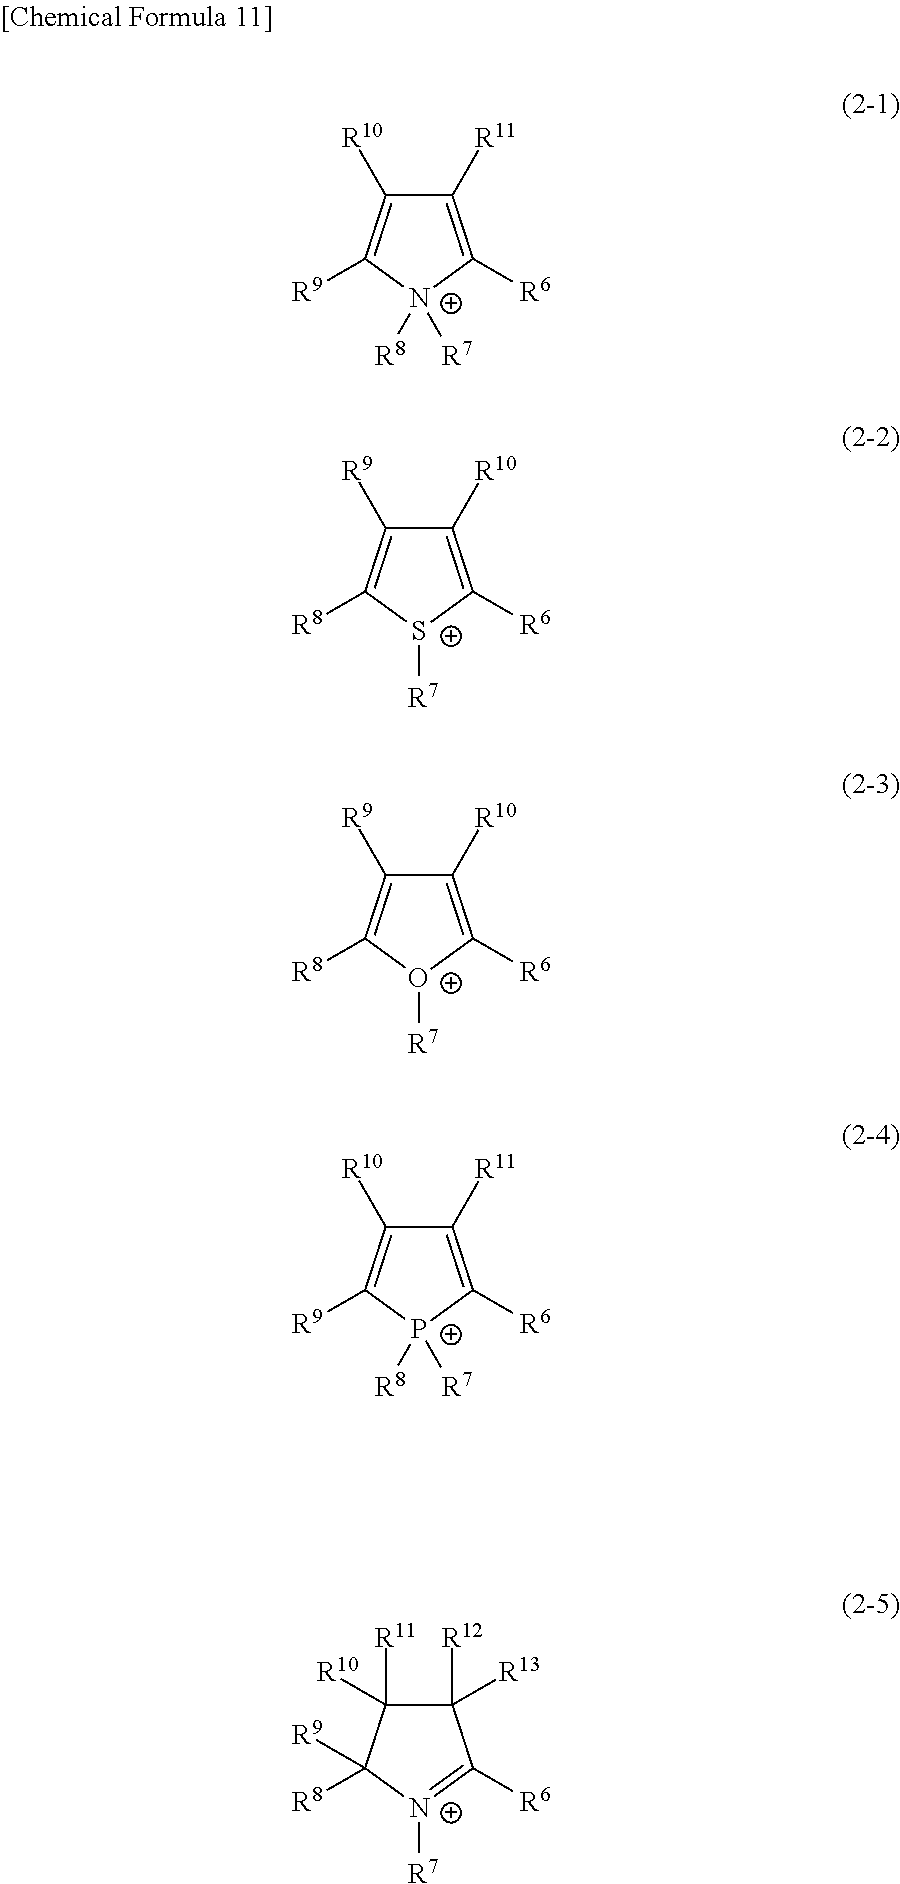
C1([R11])=C([R6])[N+]([R7])([R8])C([R9])=C1[R10].C1([R10])=C([R6])[S+]([R7])C([R8])=C1[R9].C1([R10])=C([R6])[O+]([R7])C([R8])=C1[R9].C1([R11])=C([R6])[P+]([R7])([R8])C([R9])=C1[R10].C1([R13])([R12])C([R10])([R11])C([R8])([R9])[N+]([R7])=C1[R6]
